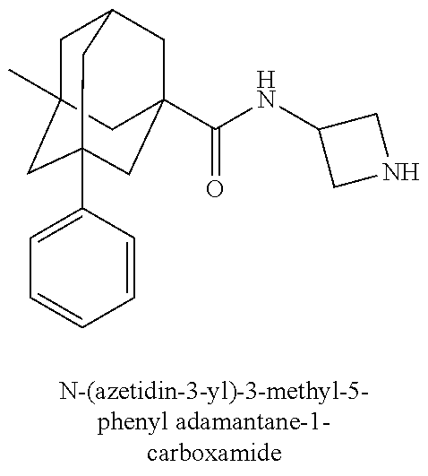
C1C2(C)CC3(C4=CC=CC=C4)CC(C(NC4CNC4)=O)(CC1C3)C2
